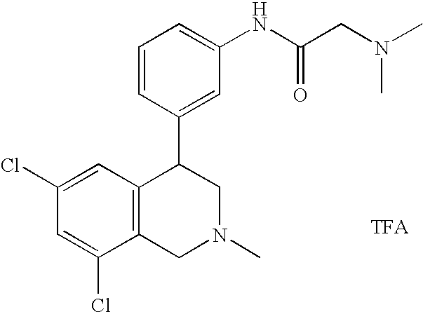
C1(Cl)=CC(Cl)=CC2=C1CN(C)CC2C1=CC(NC(CN(C)C)=O)=CC=C1
